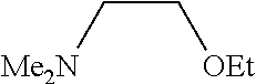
C(C[Me2N])[OEt]
